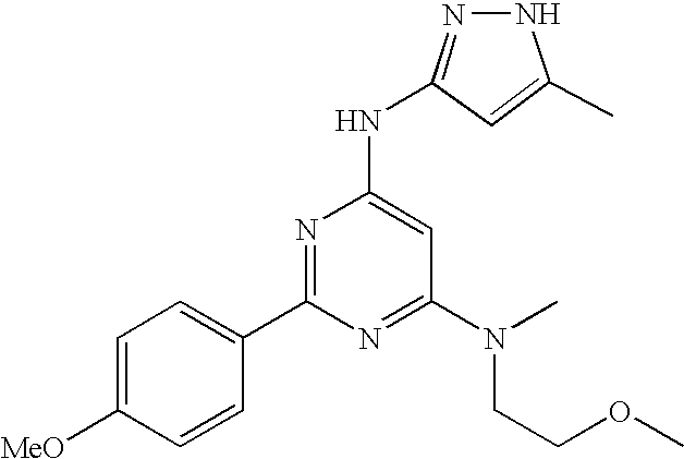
C1=C([MeO])C=CC(C2=NC(NC3=NNC(C)=C3)=CC(N(C)CCOC)=N2)=C1
